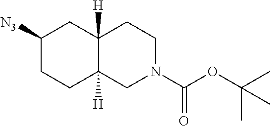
C1([N3])CCC2([H])C([H])(C1)CCN(C(OC(C)(C)C)=O)C2
